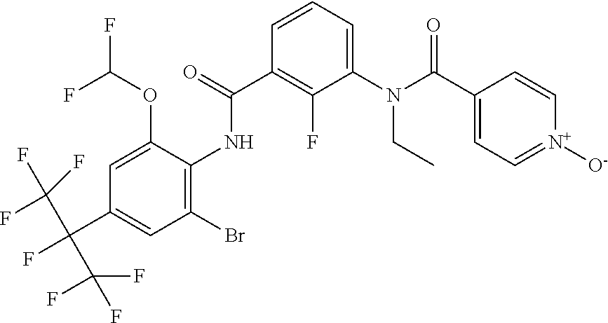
C1(C(N(C2=CC=CC(C(=O)NC3=C(Br)C=C(C(F)(C(F)(F)F)C(F)(F)F)C=C3OC(F)F)=C2F)CC)=O)=CC=[N+]([O-])C=C1
